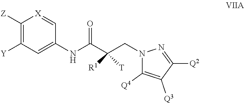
C1([Z])=C([Y])C=C(NC(C(CN2C([Q4])=C([Q3])C([Q2])=N2)([R1])[T])=O)C=[X]1
